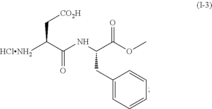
C(C([HClNH2])C(NC(C(OC)=O)CC1=CC=CC=C1)=O)[CO2H]
